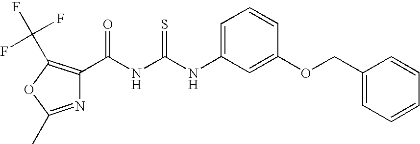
C1=C(NC(NC(=O)C2=C(C(F)(F)F)OC(C)=N2)=S)C=C(OCC2=CC=CC=C2)C=C1
